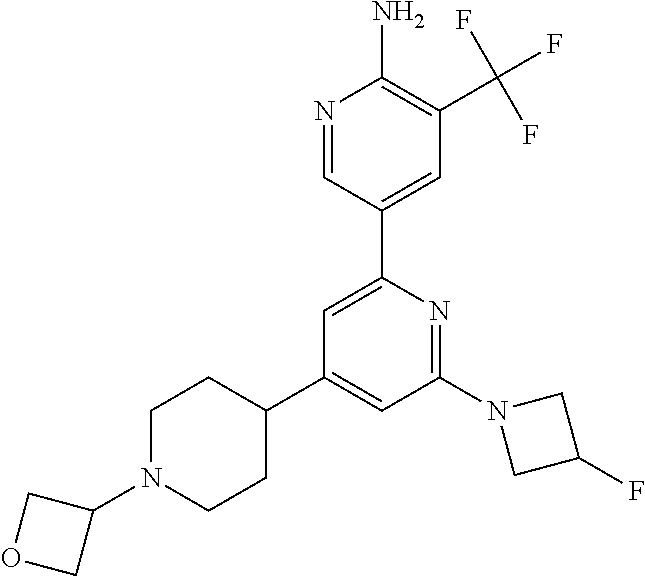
N1=CC(C2=CC(C3CCN(C4COC4)CC3)=CC(N3CC(F)C3)=N2)=CC(C(F)(F)F)=C1N
